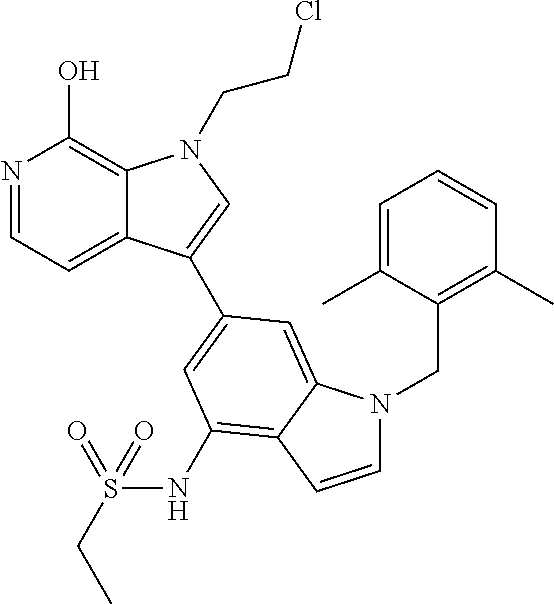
N1=CC=C2C(=C1O)N(CCCl)C=C2C1=CC(NS(CC)(=O)=O)=C2C(=C1)N(CC1=C(C)C=CC=C1C)C=C2
